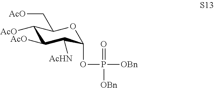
C1([AcO])C([AcO])C([AcHN])C(OP(=O)([OBn])[OBn])OC1C[AcO]
